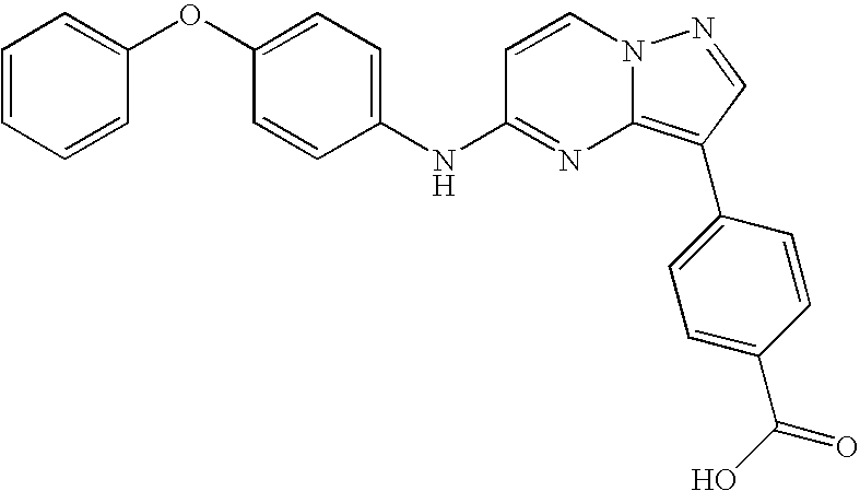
C1(OC2=CC=CC=C2)=CC=C(NC2=NC3=C(C4=CC=C(C(O)=O)C=C4)C=NN3C=C2)C=C1
